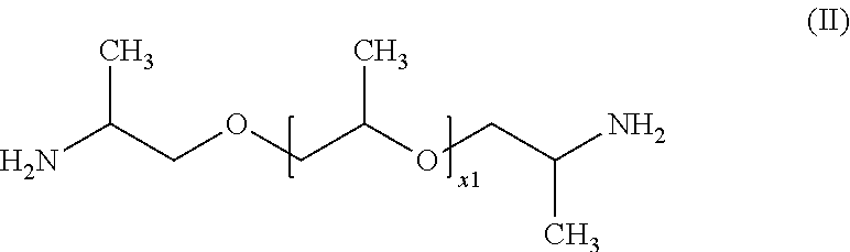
NC(COCC(OCC(N)C)C)C
